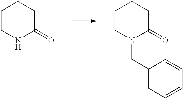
C1CNC(=O)CC1.C1CN(CC2=CC=CC=C2)C(=O)CC1
